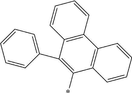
C12=C(C3=C(C(C4=CC=CC=C4)=C1*)C=CC=C3)C=CC=C2
